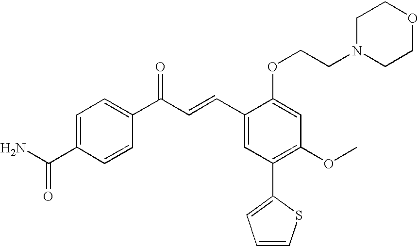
C1=C(C(=O)N)C=CC(C(C=CC2=CC(C3=CC=CS3)=C(OC)C=C2OCCN2CCOCC2)=O)=C1
